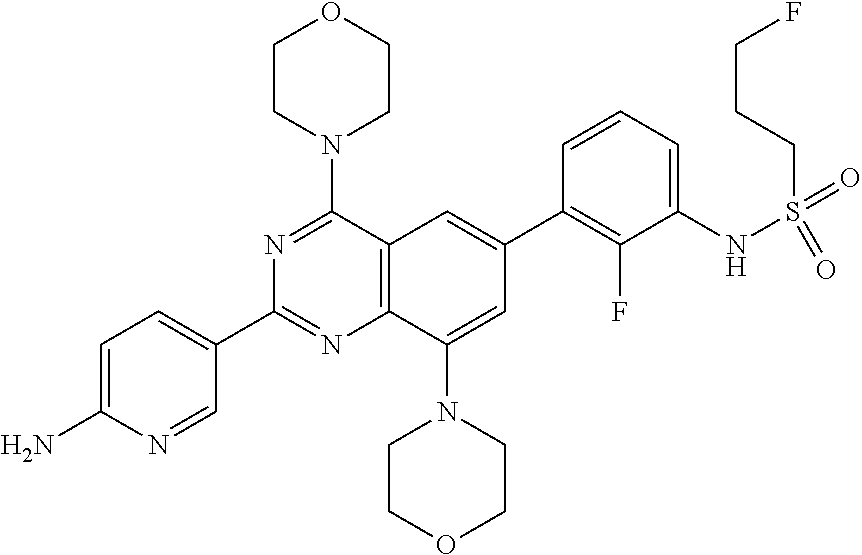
C1=C(N)N=CC(C2=NC3=C(C(N4CCOCC4)=N2)C=C(C2=C(F)C(NS(=O)(=O)CCCF)=CC=C2)C=C3N2CCOCC2)=C1
